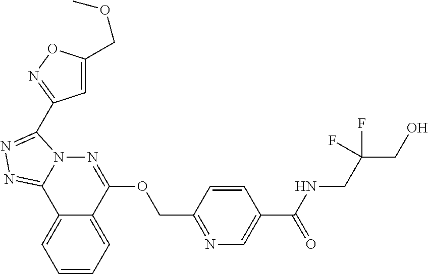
C1=CC=C2C(=C1)C1=NN=C(C3=NOC(COC)=C3)N1N=C2OCC1=NC=C(C(NCC(CO)(F)F)=O)C=C1
